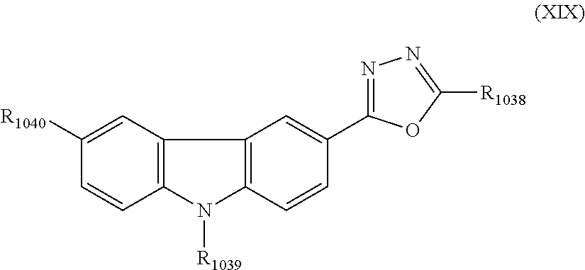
N1=C(C2=CC3=C(C=C2)N([R1039])C2=C3C=C([R1040])C=C2)OC([R1038])=N1
